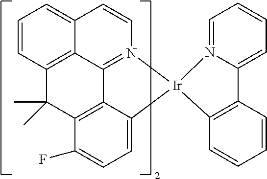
C12=C3C(C)(C)C4=C5C1=N(C=CC2=CC=C3)[Ir]1(C5=CC=C4F)N2=CC=CC=C2C2=C1C=CC=C2
